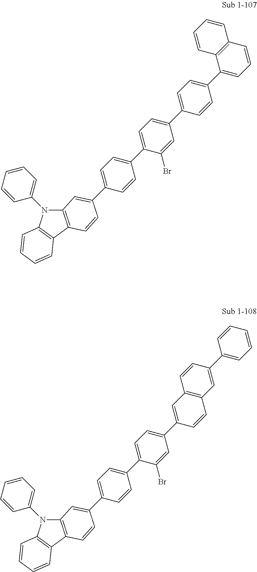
C12=C(C3=C(N1C1=CC=CC=C1)C=CC=C3)C=CC(C1=CC=C(C3=CC=C(C4=CC=C(C5=CC=CC6=C5C=CC=C6)C=C4)C=C3Br)C=C1)=C2.C12=C(C3=C(N1C1=CC=CC=C1)C=CC=C3)C=CC(C1=CC=C(C3=CC=C(C4=CC5=C(C=C4)C=C(C4=CC=CC=C4)C=C5)C=C3Br)C=C1)=C2
